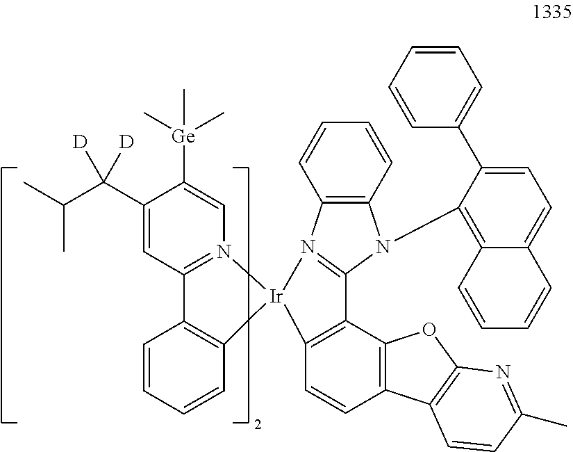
C1(C(C(C)C)([D])[D])=CC2=N(C=C1[Ge](C)(C)C)[Ir]1(C3=C2C=CC=C3)N2=C(N(C3=C4C(=CC=C3C3=CC=CC=C3)C=CC=C4)C3=C2C=CC=C3)C2=C1C=CC1=C2OC2=C1C=CC(C)=N2
